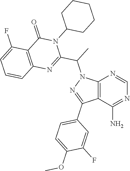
C12=C(C(N)=NC=N1)C(C1=CC=C(OC)C(F)=C1)=NN2C(C1=NC2=C(C(=O)N1C1CCCCC1)C(F)=CC=C2)C
